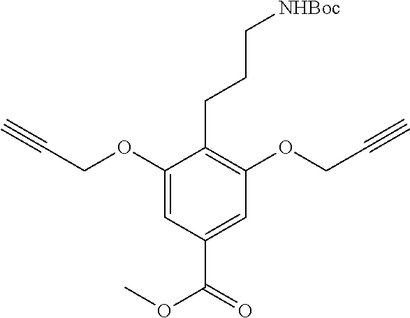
C1(OCC#C)=CC(C(=O)OC)=CC(OCC#C)=C1CCC[NHBoc]
